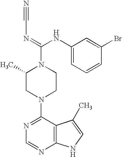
C1(N2CCN(C(=NC#N)NC3=CC=CC(Br)=C3)C(C)C2)=NC=NC2=C1C(C)=CN2
